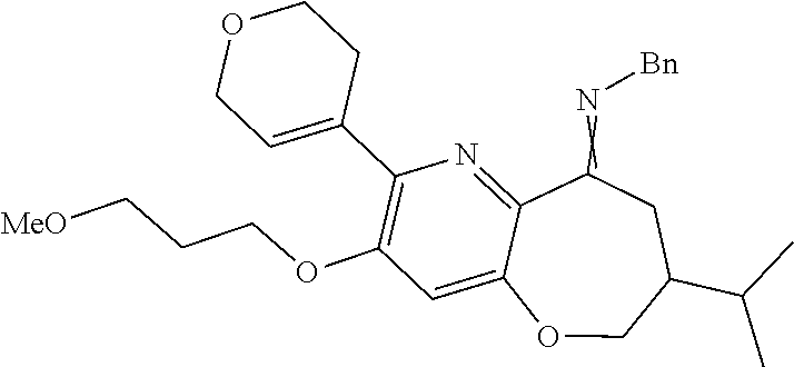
N(=C1CC(C(C)C)COC2=CC(OCCC[MeO])=C(C3=CCOCC3)N=C12)[Bn]
